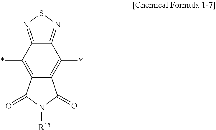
C12=NSN=C1C(*)=C1C(=C2*)C(=O)N([R15])C1=O
